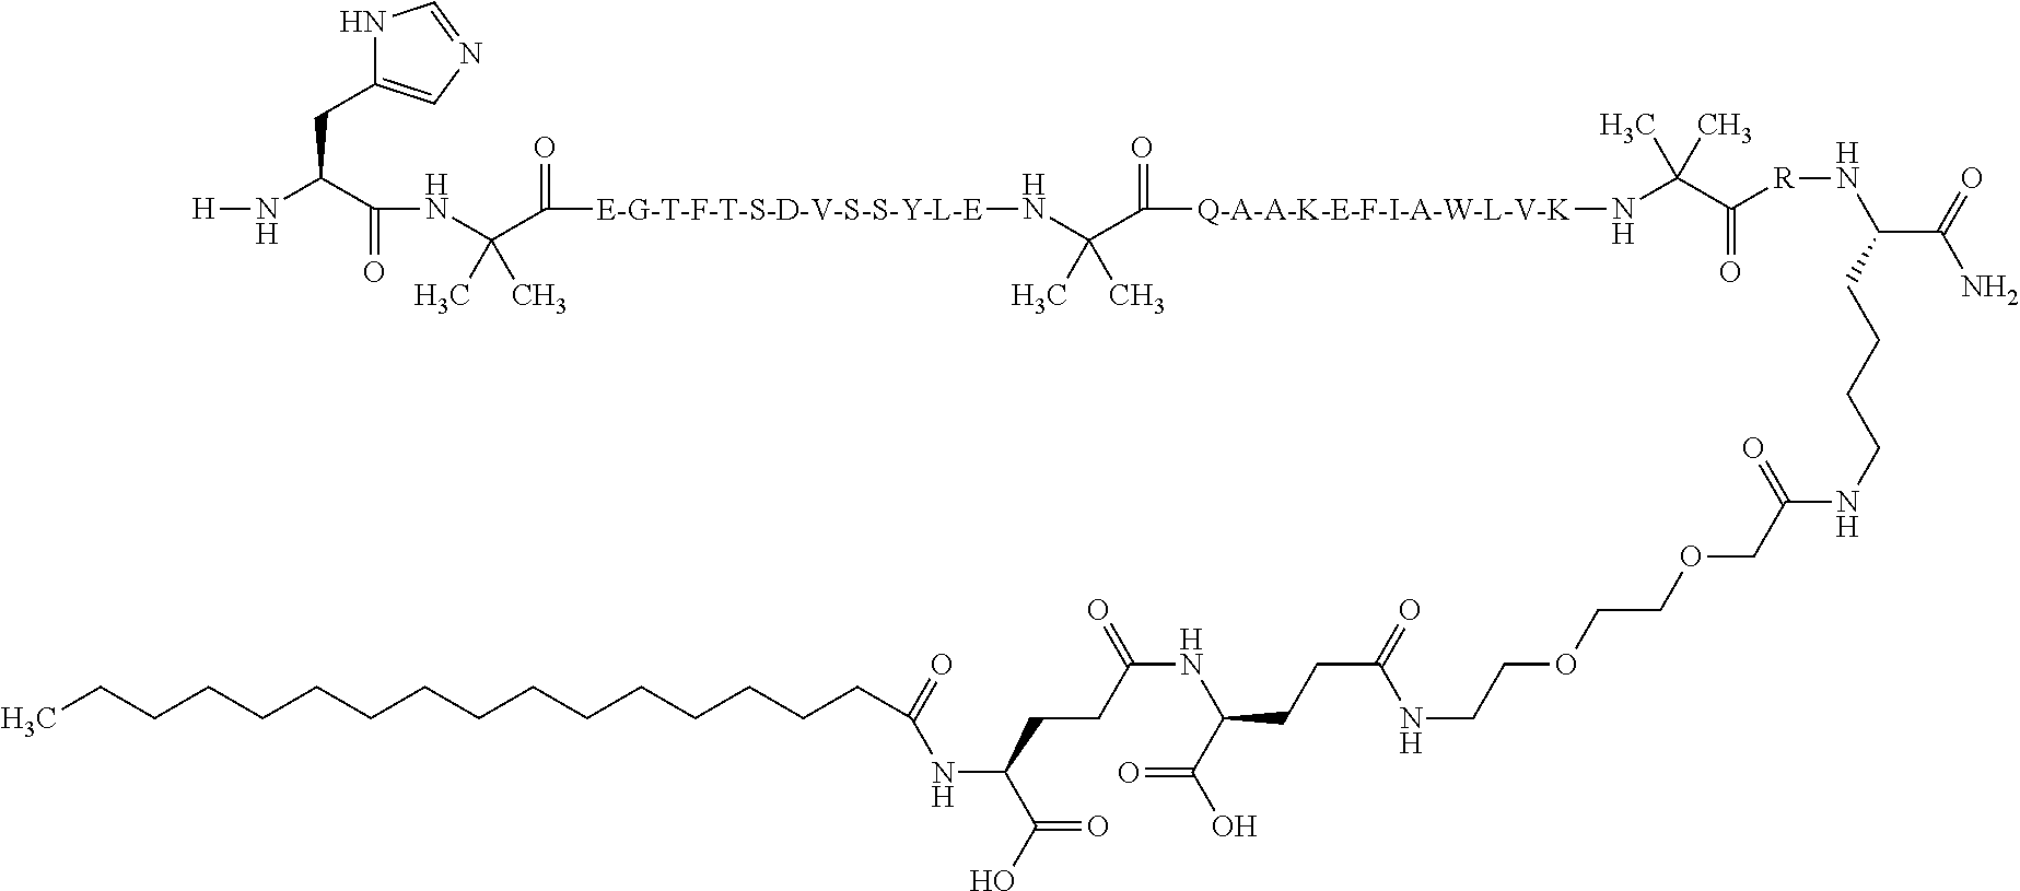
N1C(CC(N[H])C(NC(C([E-G-T-F-T-S-D-V-S-S-Y-L-E]NC(C([Q-A-A-K-E-F-I-A-W-L-V-K]NC(C([R]NC(C(=O)N)CCCCNC(COCCOCCNC(CCC(C(O)=O)NC(=O)CCC(NC(=O)CCCCCCCCCCCCCCCC)C(O)=O)=O)=O)=O)(C)C)=O)(C)C)=O)(C)C)=O)=CN=C1
